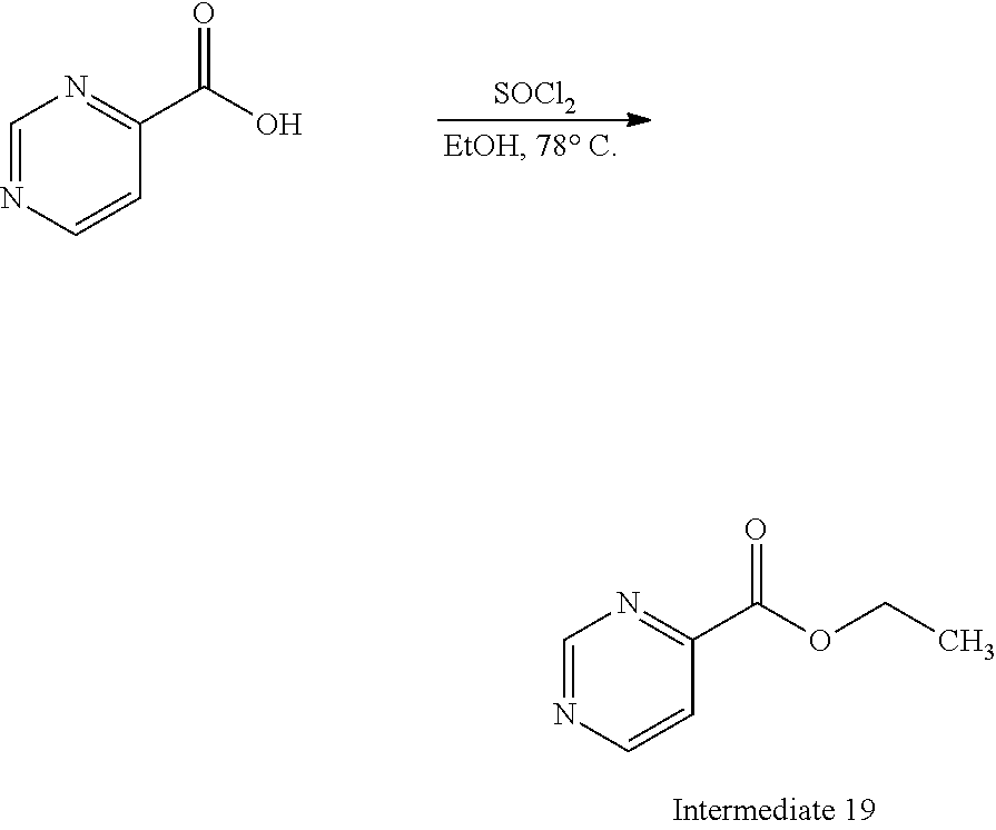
C1=NC=CC(C(O)=O)=N1.[SOCl2].C1=NC=CC(C(OCC)=O)=N1
